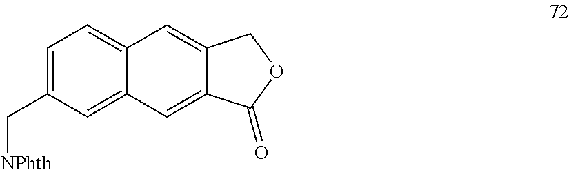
C1=C2C(=CC3=CC(C[NPhth])=CC=C13)C(=O)OC2
